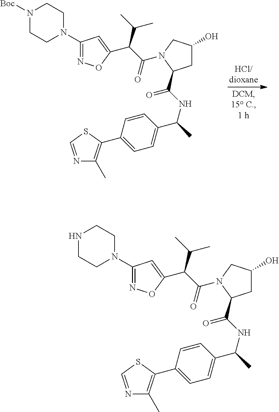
N1([Boc])CCN(C2=NOC(C(C(=O)N3CC(O)CC3C(NC(C)C3=CC=C(C4=C(C)N=CS4)C=C3)=O)C(C)C)=C2)CC1.N1CCN(C2=NOC(C(C(=O)N3CC(O)CC3C(NC(C)C3=CC=C(C4=C(C)N=CS4)C=C3)=O)C(C)C)=C2)CC1
